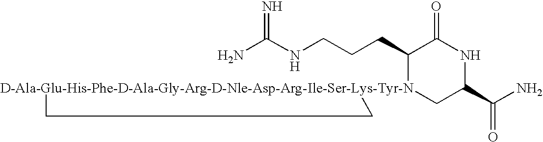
NC(NCCCC1[D-Ala-Glu-His-Phe-D-Ala-Gly-Arg-D-Nle-Asp-Arg-Ile-Ser-Lys-Tyr-N]2(CC(C(N)=O)NC1=O)CC2)=N
